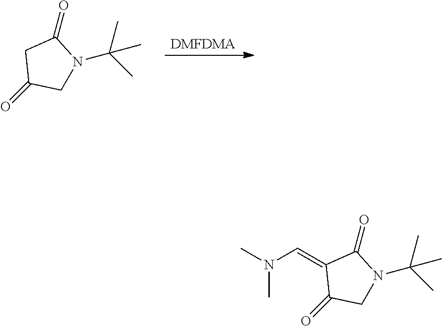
[DMFDMA].C1C(=O)CN(C(C)(C)C)C1=O.C1(=CN(C)C)C(=O)CN(C(C)(C)C)C1=O
